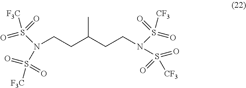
C(CC(CCN(S([CF3])(=O)=O)S([CF3])(=O)=O)C)N(S([F3C])(=O)=O)S([F3C])(=O)=O
